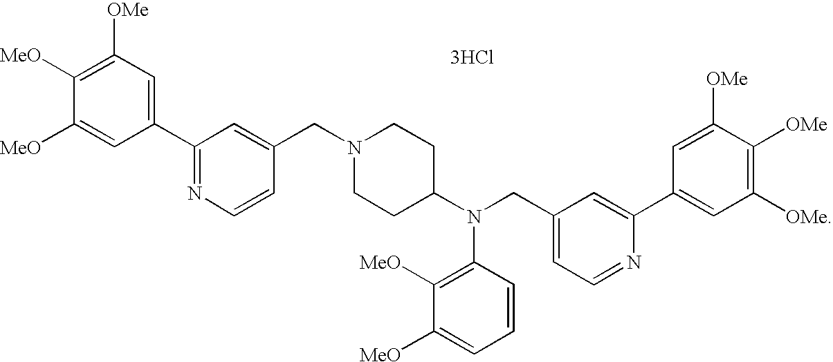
C1(C2=NC=CC(CN3CCC(N(CC4=CC=NC(C5=CC([OMe])=C([OMe])C([OMe])=C5)=C4)C4=C([MeO])C([MeO])=CC=C4)CC3)=C2)=CC([OMe])=C([MeO])C([MeO])=C1.[3HCl]
